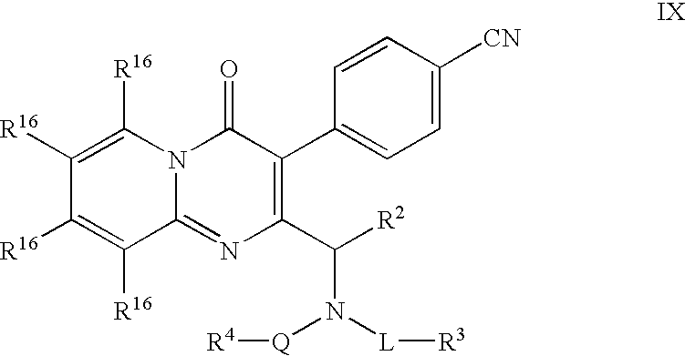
C1=C([CN])C=CC(C2=C(C([R2])N([L][R3])[Q][R4])N=C3N(C2=O)C([R16])=C([R16])C([R16])=C3[R16])=C1
